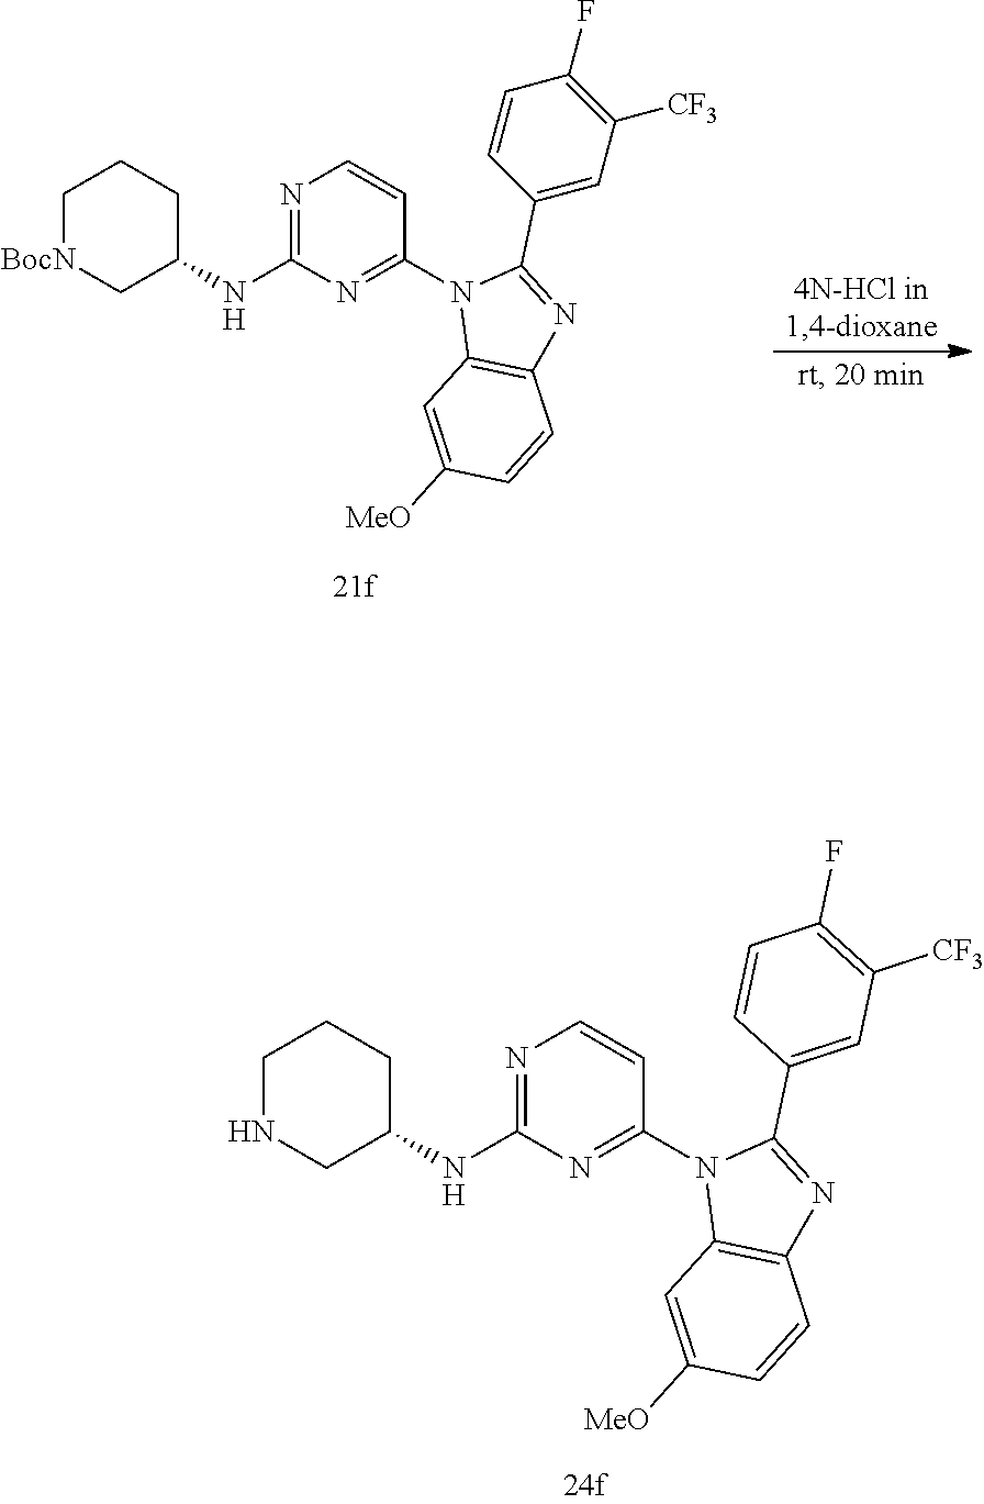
C1NCC(NC2=NC=CC(N3C4=C(N=C3C3=CC([CF3])=C(F)C=C3)C=CC([MeO])=C4)=N2)CC1.C1[BocN]CC(NC2=NC=CC(N3C4=C(N=C3C3=CC([CF3])=C(F)C=C3)C=CC([MeO])=C4)=N2)CC1
